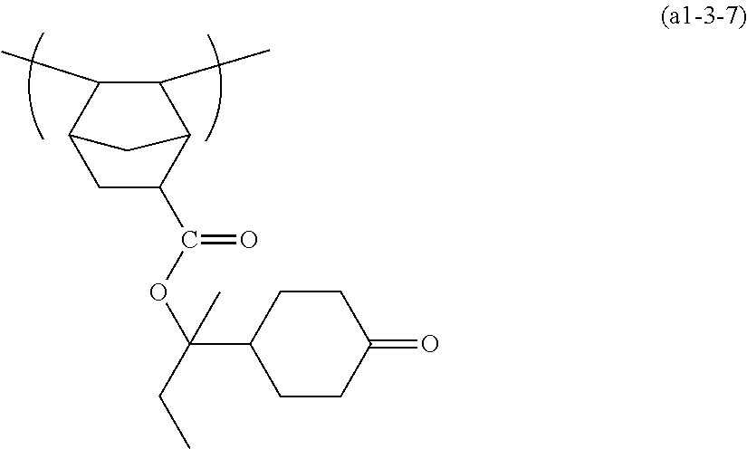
C1(C)C(C)C2CC(C(OC(C3CCC(=O)CC3)(C)CC)=O)C1C2
